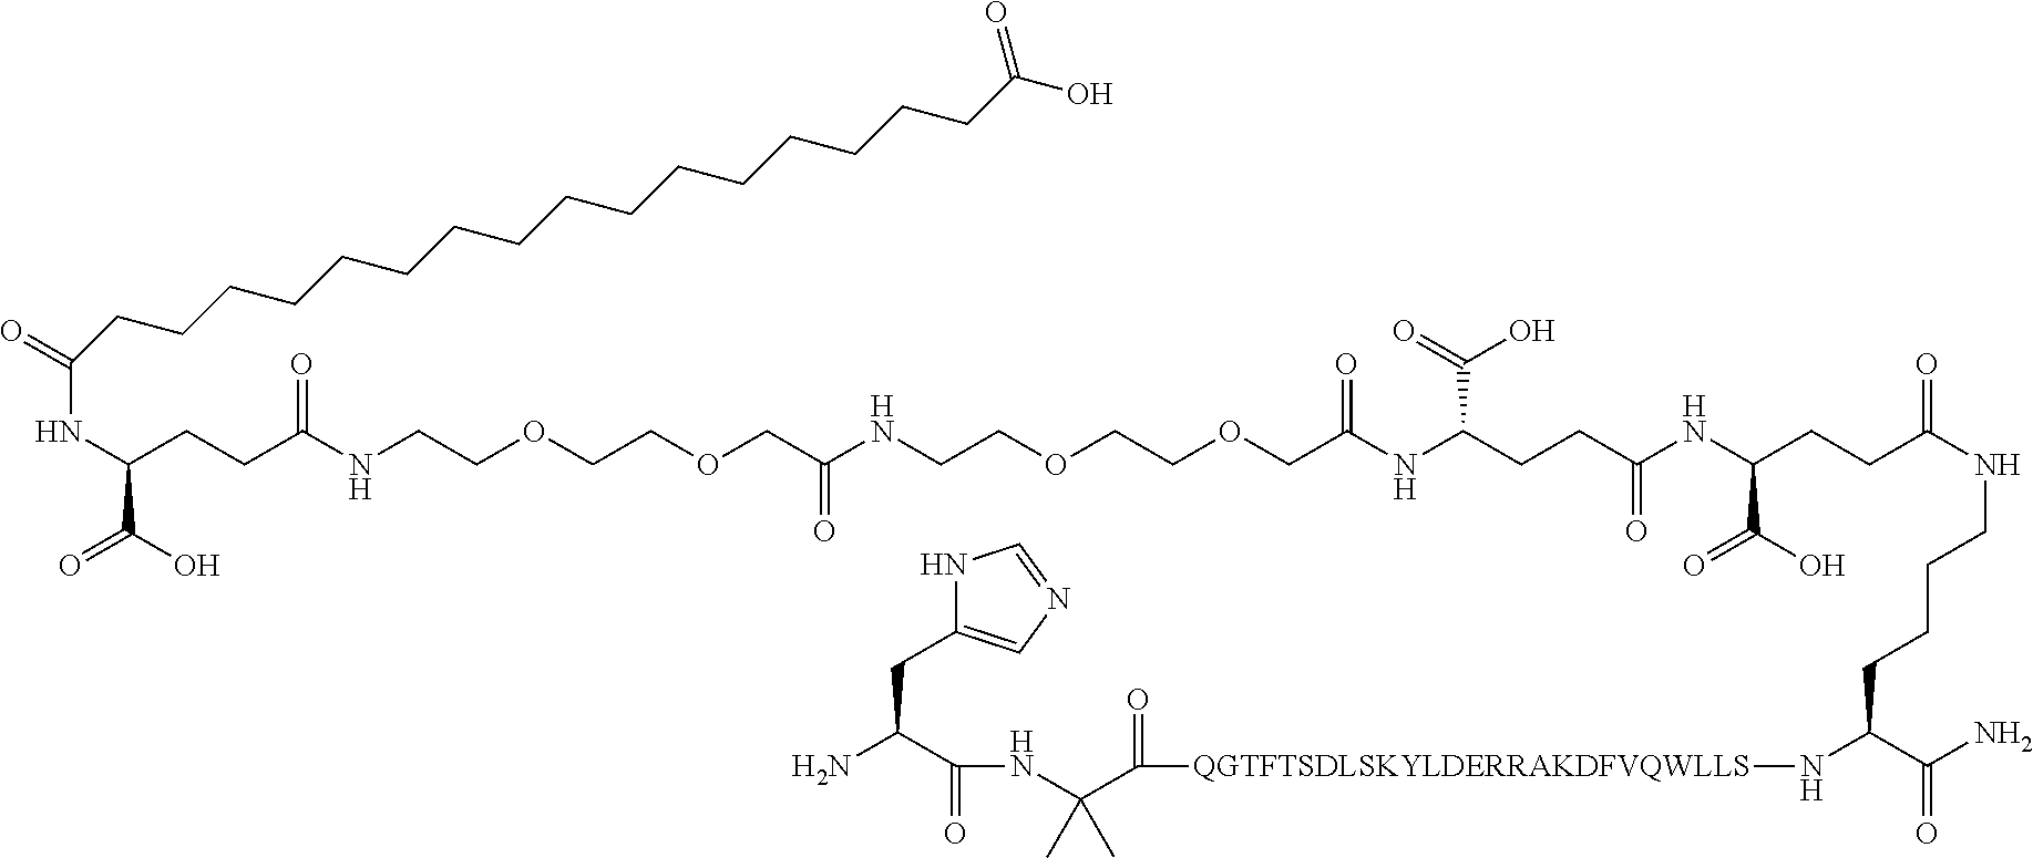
C(C(C(=O)NC(C(=O)[QGTFTSDLSKYLDERRAKDFVQWLLS]NC(C(N)=O)CCCCNC(CCC(C(=O)O)NC(=O)CCC(NC(COCCOCCNC(COCCOCCNC(=O)CCC(NC(CCCCCCCCCCCCCCCCC(O)=O)=O)C(=O)O)=O)=O)C(=O)O)=O)(C)C)N)C1=CN=CN1
